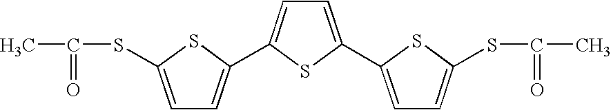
CC(SC1=CC=C(C2=CC=C(C3=CC=C(SC(=O)C)S3)S2)S1)=O
